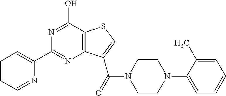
C1(C2=CC=CC=N2)=NC2=C(C(O)=N1)SC=C2C(=O)N1CCN(C2=CC=CC=C2C)CC1
